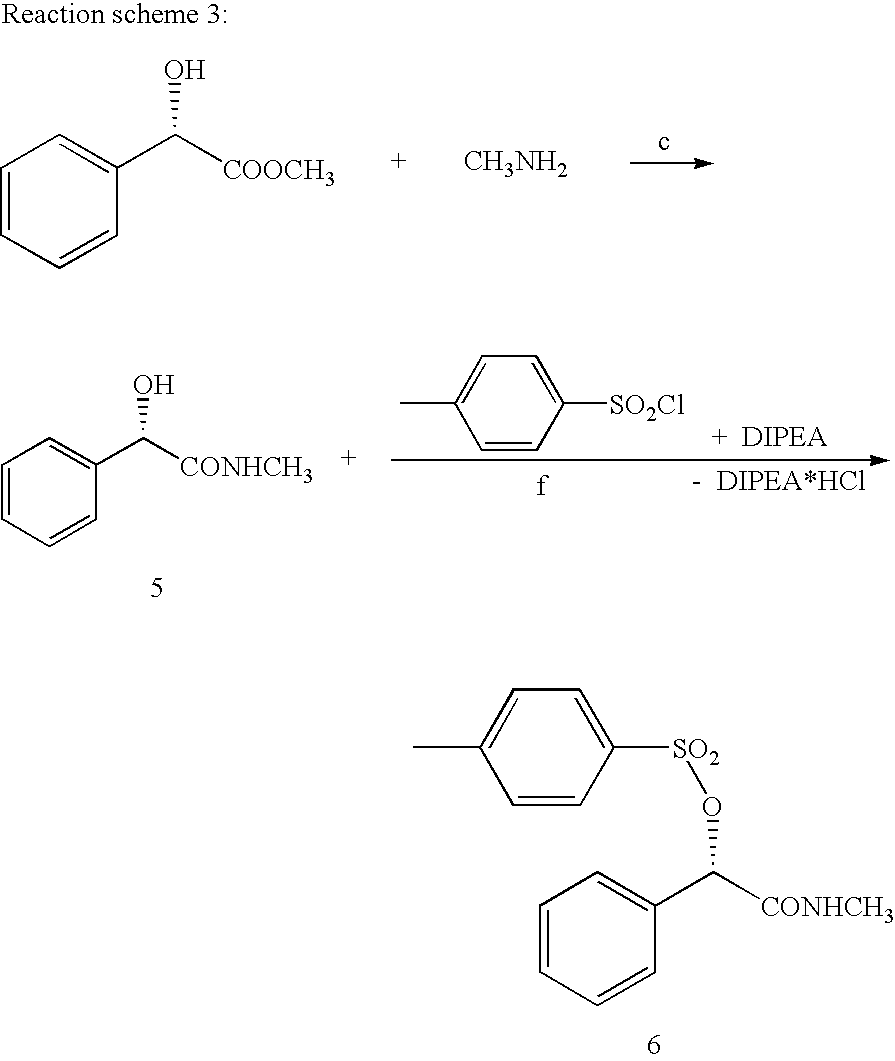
C1=CC=CC(C([COOCH3])O)=C1.[CH3NH2].C1=CC=CC(C([CONHCH3])O)=C1.C1(C)=CC=C([SO2Cl])C=C1.C1=C([SO2]OC([CONHCH3])C2=CC=CC=C2)C=CC(C)=C1
